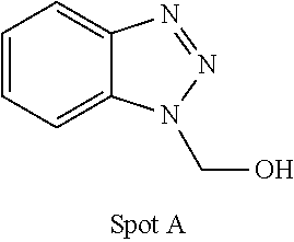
C1=CC=C2C(=C1)N=NN2CO
